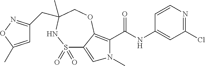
S1(=O)(=O)C2=CN(C)C(C(NC3=CC(Cl)=NC=C3)=O)=C2OCC(CC2=NOC(C)=C2)(C)N1
